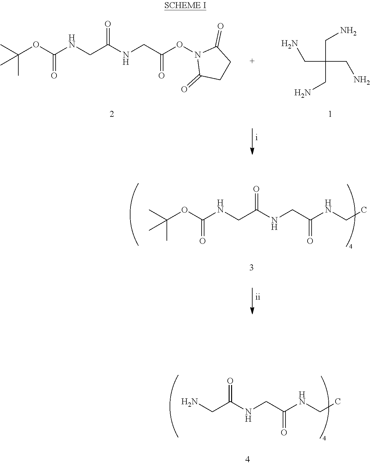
CC(OC(NCC(NCC(ON1C(=O)CCC1=O)=O)=O)=O)(C)C.NCC(CN)(CN)CN.CC(OC(NCC(NCC(NCC)=O)=O)=O)(C)C.NCC(NCC(NCC)=O)=O
